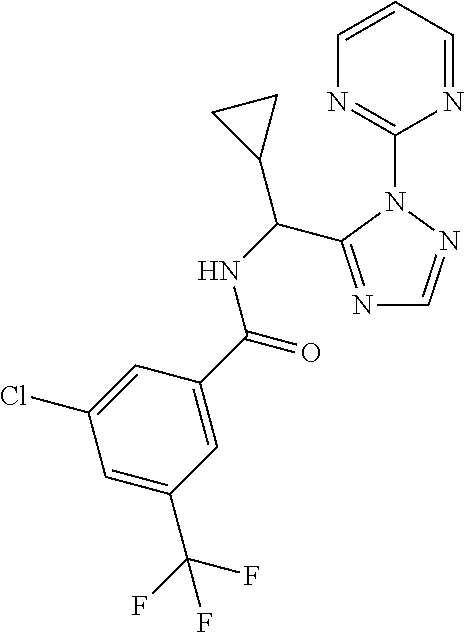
N1=CC=CN=C1N1C(C(NC(=O)C2=CC(C(F)(F)F)=CC(Cl)=C2)C2CC2)=NC=N1
